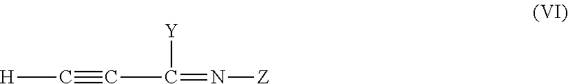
C(#CC([Y])=N[Z])[H]
